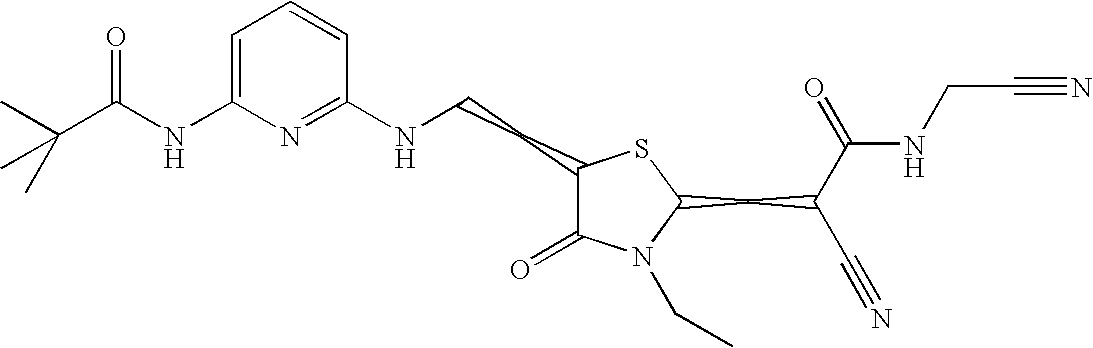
C1=C(NC(C(C)(C)C)=O)N=C(NCCC2C(=O)N(CC)C(CC(C#N)C(=O)NCC#N)S2)C=C1
